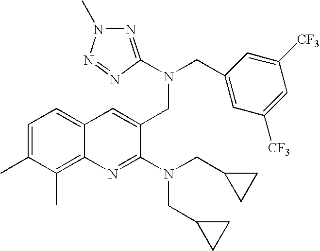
C1=C(C)C(C)=C2C(=C1)C=C(CN(CC1=CC([CF3])=CC([CF3])=C1)C1=NN(C)N=N1)C(N(CC1CC1)CC1CC1)=N2
